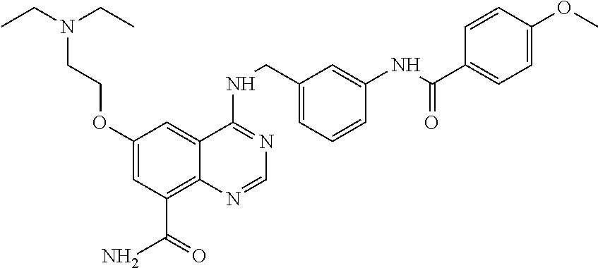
C1(OCCN(CC)CC)=CC(C(N)=O)=C2C(=C1)C(NCC1=CC=CC(NC(=O)C3=CC=C(OC)C=C3)=C1)=NC=N2
